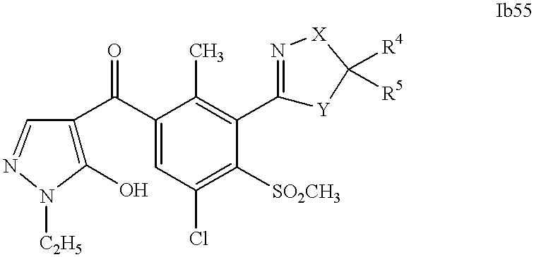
C1(O)=C(C(C2=CC(Cl)=C([SO2CH3])C(C3=N[X]C([R4])([R5])[Y]3)=C2C)=O)C=NN1[C2H5]
